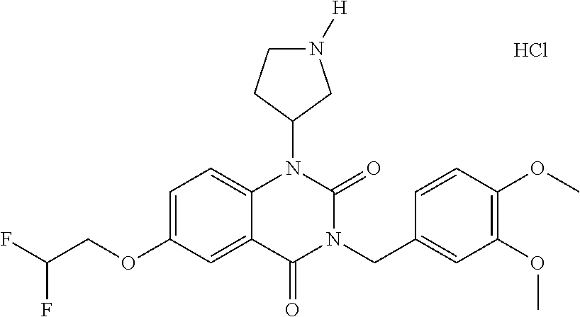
C1=C(OCC(F)F)C=C2C(=C1)N(C1CN([H])CC1)C(=O)N(CC1=CC(OC)=C(OC)C=C1)C2=O.Cl
